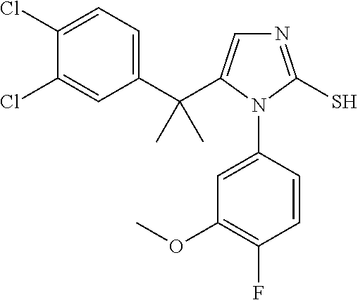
N1=C(S)N(C2=CC(OC)=C(F)C=C2)C(C(C2=CC=C(Cl)C(Cl)=C2)(C)C)=C1
